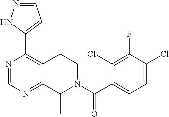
N1=CN=C2C(=C1C1=CC=NN1)CCN(C(C1=CC=C(Cl)C(F)=C1Cl)=O)C2C
